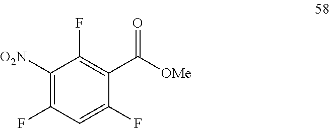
C1([O2N])=C(F)C=C(F)C(C([OMe])=O)=C1F
